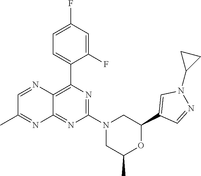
C12=NC(N3CC(C)OC(C4=CN(C5CC5)N=C4)C3)=NC(C3=CC=C(F)C=C3F)=C1N=CC(C)=N2
